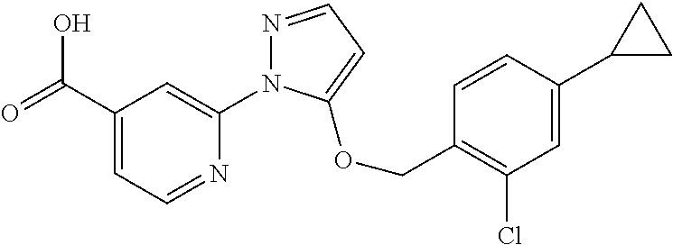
C1(C(=O)O)=CC=NC(N2N=CC=C2OCC2=C(Cl)C=C(C3CC3)C=C2)=C1
